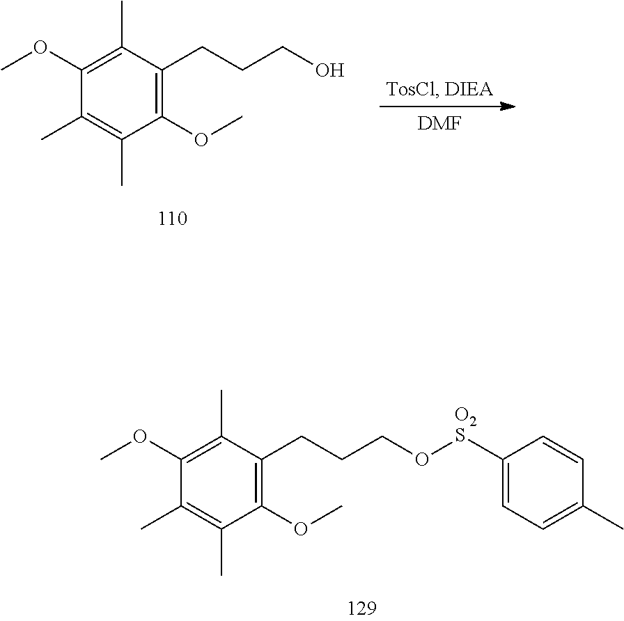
C1(OC)=C(C)C(CCCO[O2S]C2=CC=C(C)C=C2)=C(OC)C(C)=C1C.C1(OC)=C(C)C(CCCO)=C(OC)C(C)=C1C.[DMF]
